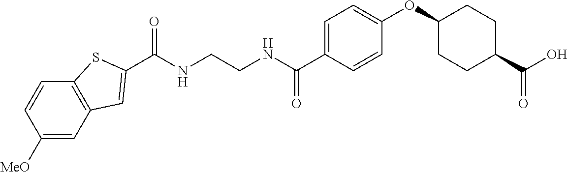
C(NCCNC(C1=CC=C(OC2CCC(C(O)=O)CC2)C=C1)=O)(=O)C1=CC2=C(C=CC([MeO])=C2)S1
